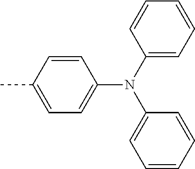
C1=C(C)C=CC(N(C2=CC=CC=C2)C2=CC=CC=C2)=C1
